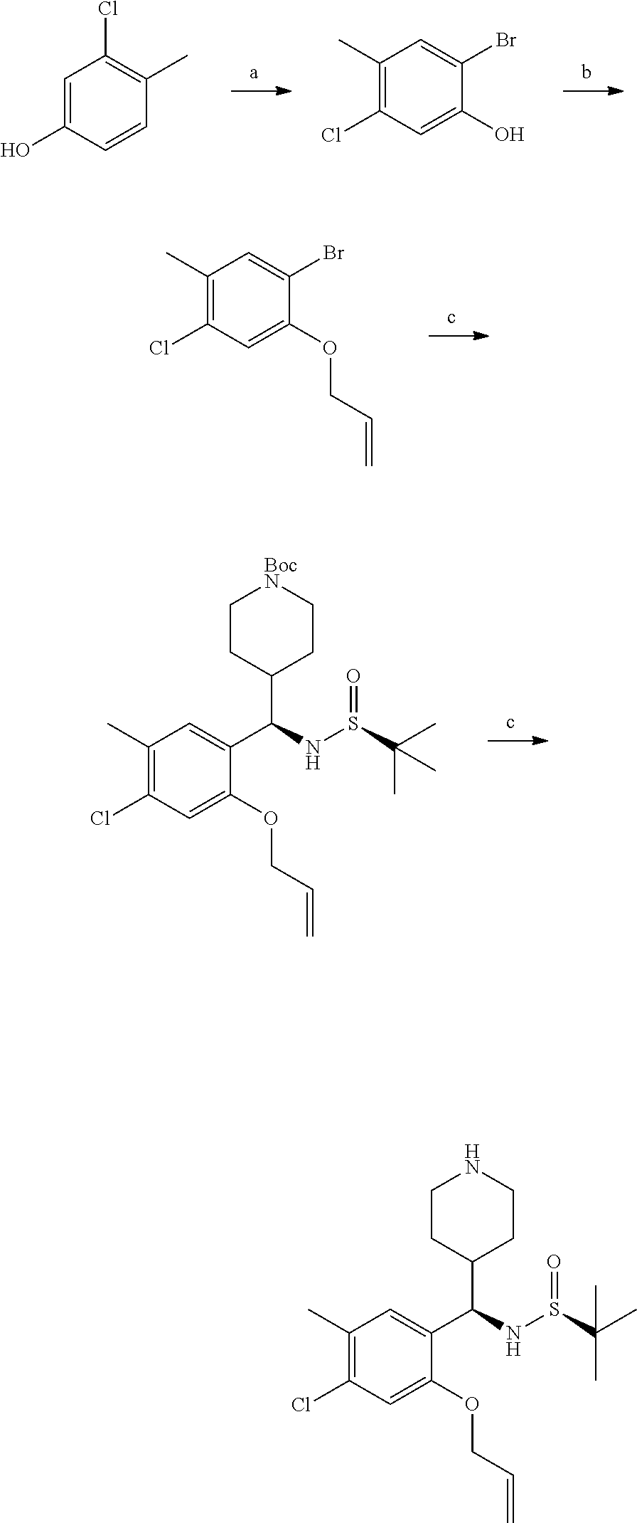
C1=C(O)C=CC(C)=C1Cl.C1(Cl)=C(C)C=C(Br)C(O)=C1.C1(Cl)=C(C)C=C(Br)C(OCC=C)=C1.C1(C)=C(Cl)C=C(OCC=C)C(C(C2CC[BocN]CC2)NS(=O)C(C)(C)C)=C1.C1(C)=C(Cl)C=C(OCC=C)C(C(C2CCNCC2)NS(=O)C(C)(C)C)=C1
